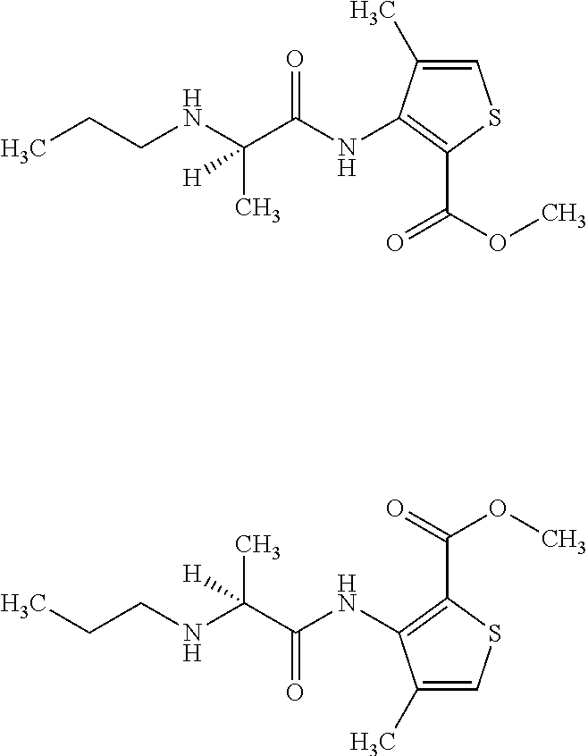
C1=C(C)C(NC(C(NCCC)(C)[H])=O)=C(C(OC)=O)S1.CCCNC(C(NC1=C(C(=O)OC)SC=C1C)=O)(C)[H]
